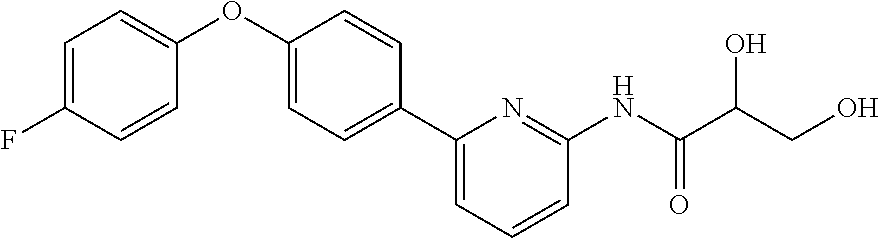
C1(F)=CC=C(OC2=CC=C(C3=CC=CC(NC(C(CO)O)=O)=N3)C=C2)C=C1
